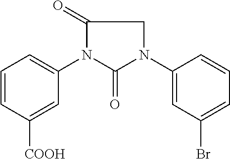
C1=CC([COOH])=CC(N2C(=O)N(C3=CC(Br)=CC=C3)CC2=O)=C1
